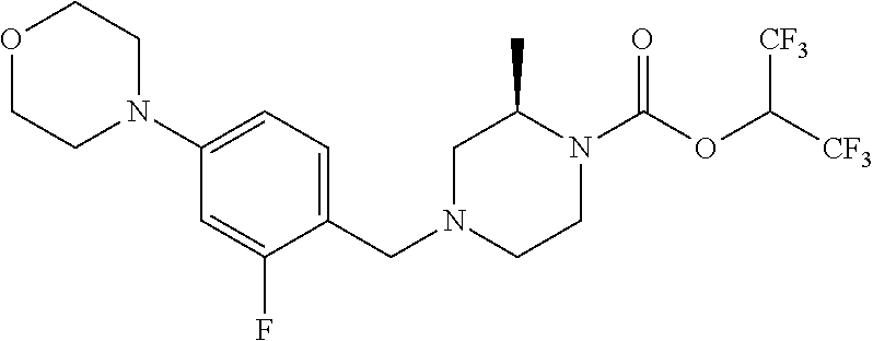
C1(N2CCOCC2)=CC=C(CN2CC(C)N(C(OC([CF3])[CF3])=O)CC2)C(F)=C1
